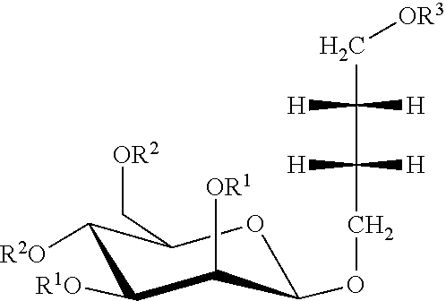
O1C(OCC([H])([H])C([H])([H])C[OR3])C([OR1])C([R1O])C([R2O])C1C[OR2]
